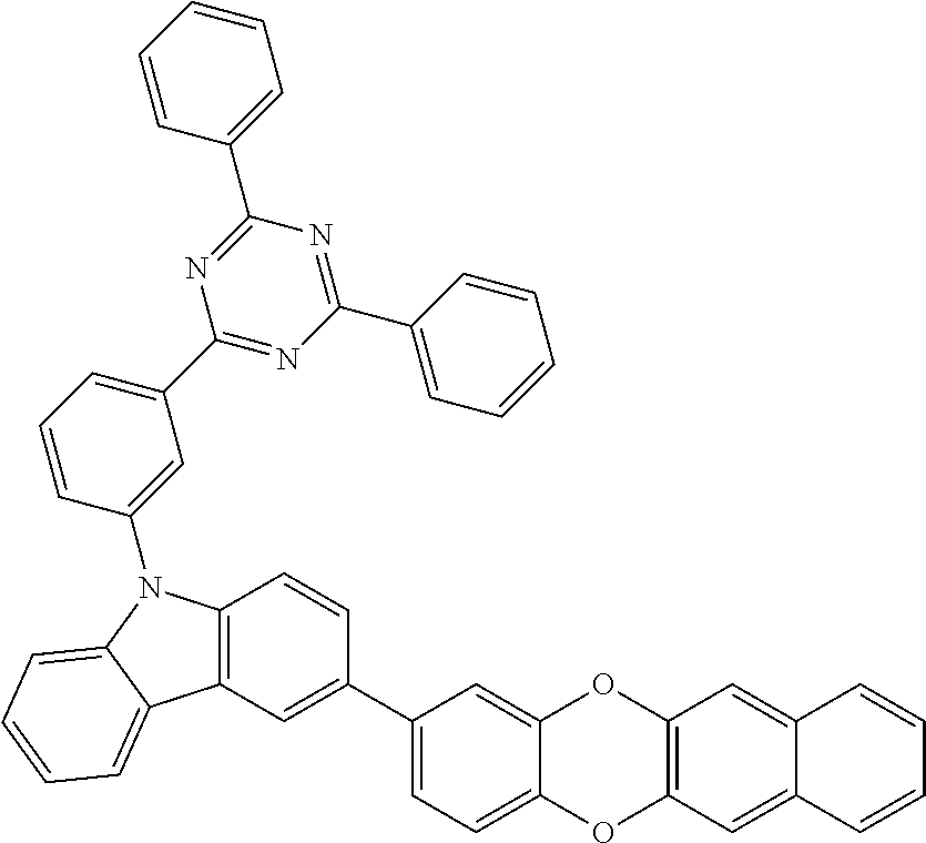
C1(C2=CC3=C(C=C2)N(C2=CC(C4=NC(C5=CC=CC=C5)=NC(C5=CC=CC=C5)=N4)=CC=C2)C2=CC=CC=C32)=CC=C2C(=C1)OC1=C(O2)C=C2C(=C1)C=CC=C2
